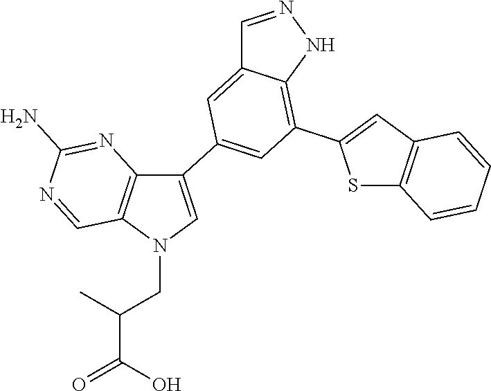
C12=C(N(CC(C(=O)O)C)C=C1C1=CC(C3=CC4=C(S3)C=CC=C4)=C3C(=C1)C=NN3)C=NC(N)=N2
